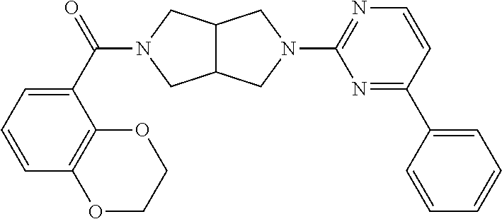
C12C(CN(C(=O)C3=CC=CC4=C3OCCO4)C1)CN(C1=NC=CC(C3=CC=CC=C3)=N1)C2
